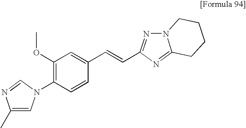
C1(C)=CN(C2=C(OC)C=C(C=CC3=NN4C(=N3)CCCC4)C=C2)C=N1
